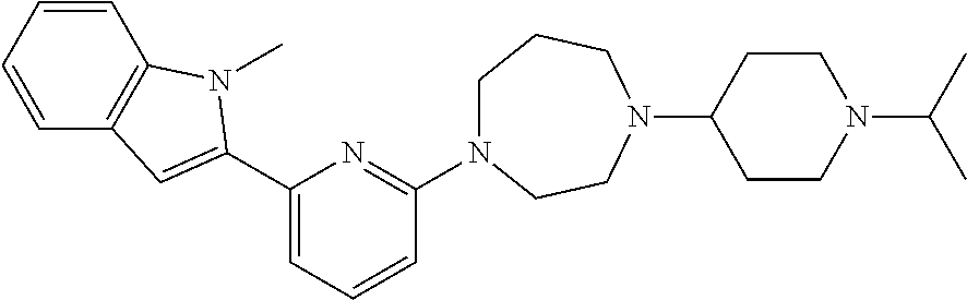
C1N(C2=NC(C3=CC4=C(C=CC=C4)N3C)=CC=C2)CCN(C2CCN(C(C)C)CC2)CC1
